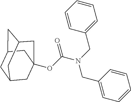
C1C2CC3CC(OC(N(CC4=CC=CC=C4)CC4=CC=CC=C4)=O)(CC1C3)C2
